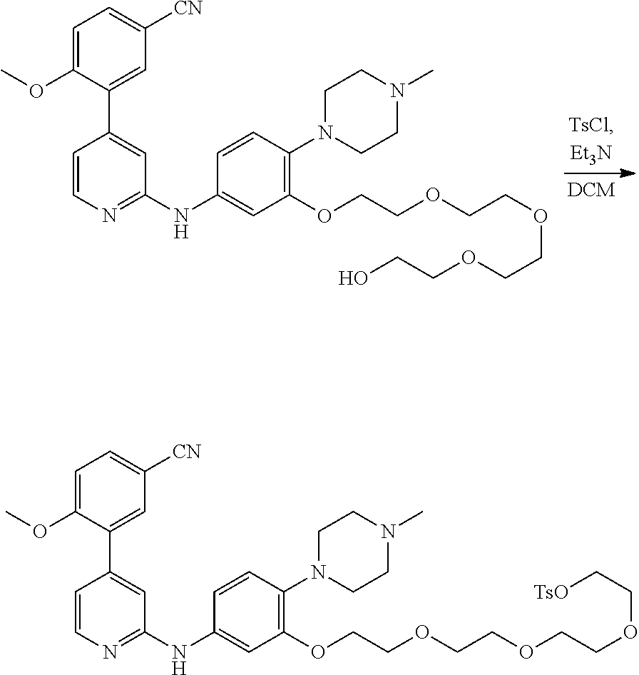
C1=C(OC)C(C2=CC(NC3=CC(OCCOCCOCCOCCO)=C(N4CCN(C)CC4)C=C3)=NC=C2)=CC([CN])=C1.C1=C(OC)C(C2=CC(NC3=CC(OCCOCCOCCOCC[TsO])=C(N4CCN(C)CC4)C=C3)=NC=C2)=CC([CN])=C1
